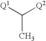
[Q1]C([Q2])C
